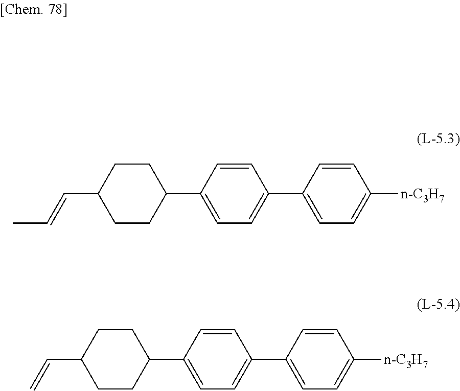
C1=CC([n-C3H7])=CC=C1C1=CC=C(C2CCC(C=CC)CC2)C=C1.C1=CC([n-C3H7])=CC=C1C1=CC=C(C2CCC(C=C)CC2)C=C1
